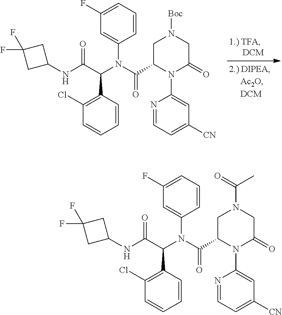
C1(C(N(C(C(NC2CC(F)(F)C2)=O)C2=C(Cl)C=CC=C2)C2=CC(F)=CC=C2)=O)N(C2=CC([CN])=CC=N2)C(=O)CN([Boc])C1.C1(C(N(C(C(NC2CC(F)(F)C2)=O)C2=C(Cl)C=CC=C2)C2=CC(F)=CC=C2)=O)N(C2=CC([CN])=CC=N2)C(=O)CN(C(=O)C)C1
